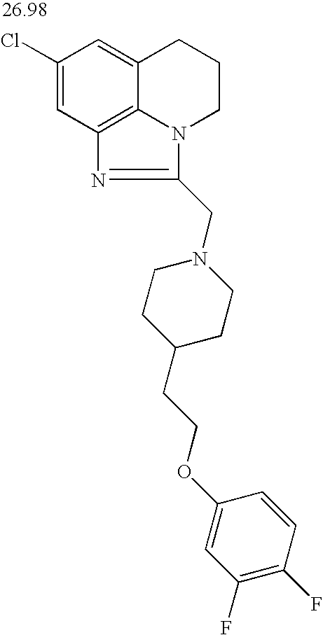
C1(Cl)=CC2=C3C(=C1)CCCN3C(CN1CCC(CCOC3=CC(F)=C(F)C=C3)CC1)=N2
